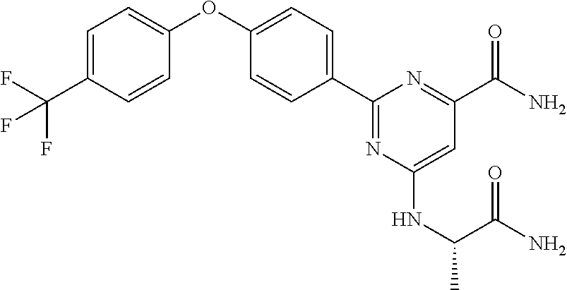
C1=CC(OC2=CC=C(C3=NC(NC(C(=O)N)C)=CC(C(N)=O)=N3)C=C2)=CC=C1C(F)(F)F
